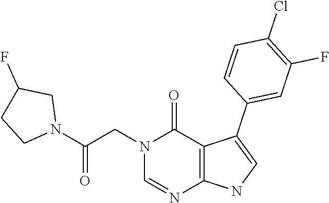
C1=NC2=C(C(C3=CC(F)=C(Cl)C=C3)=CN2)C(=O)N1CC(N1CCC(F)C1)=O
